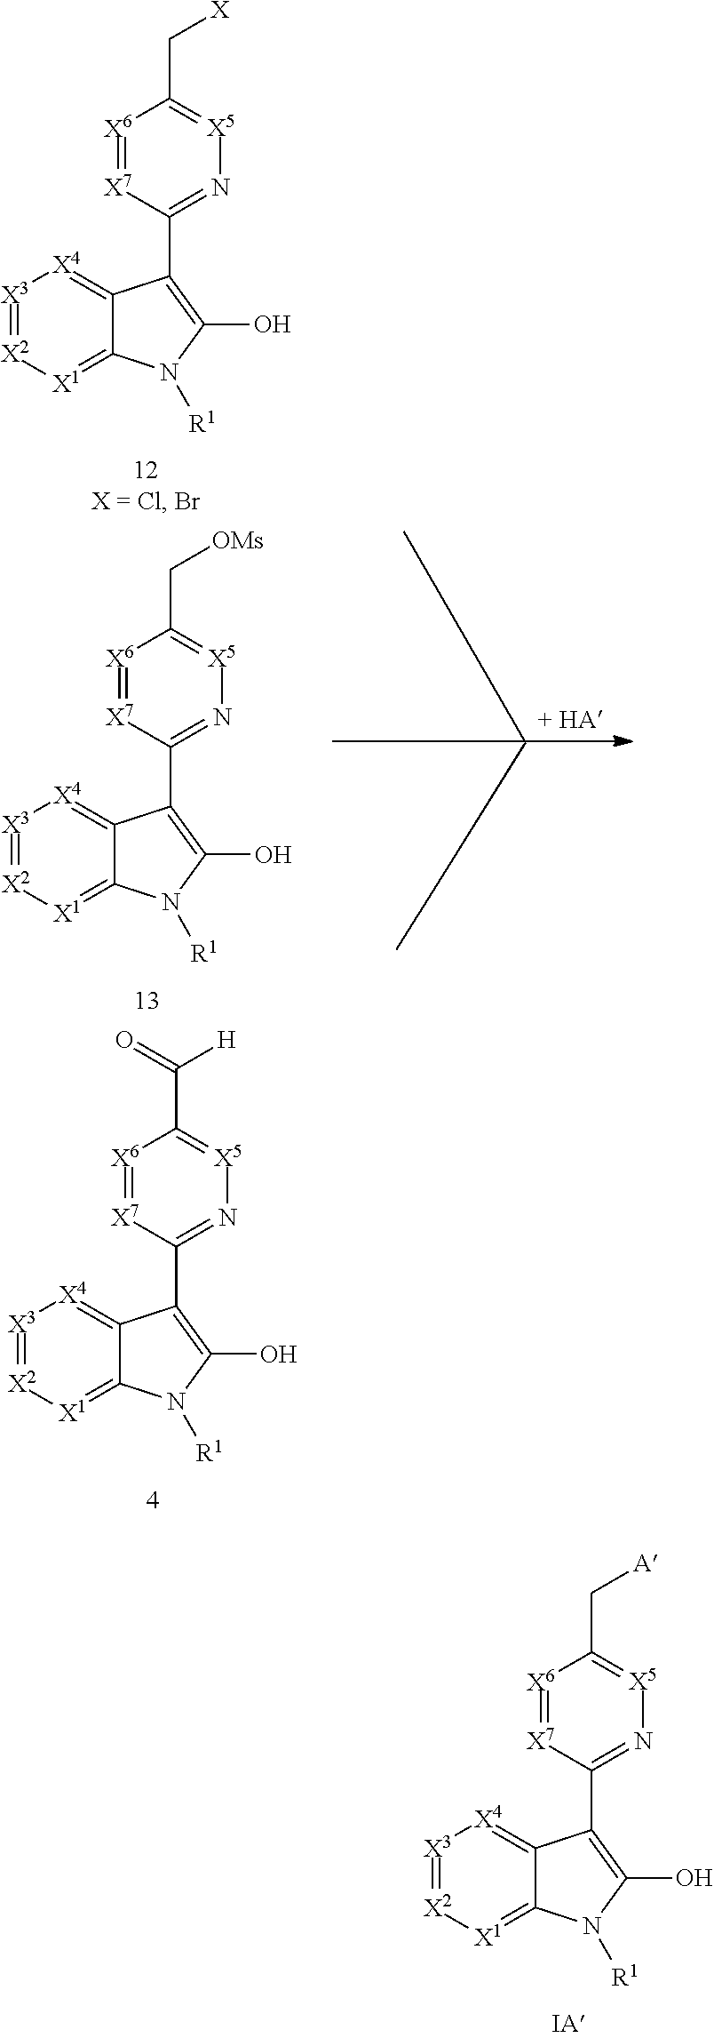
[X6]1=[X7]C(C2=C(O)N([R1])C3=[X1][X2]=[X3][X4]=C32)=N[X5]=C1C[A].[X6]1=[X7]C(C2=C(O)N([R1])C3=[X1][X2]=[X3][X4]=C32)=N[X5]=C1C[X].[X6]1=[X7]C(C2=C(O)N([R1])C3=[X1][X2]=[X3][X4]=C32)=N[X5]=C1C[OMs].[X6]1=[X7]C(C2=C(O)N([R1])C3=[X1][X2]=[X3][X4]=C32)=N[X5]=C1C([H])=O
